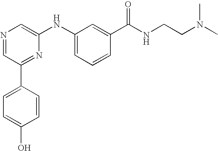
N1=CC(C2=CC=C(O)C=C2)=NC(NC2=CC=CC(C(NCCN(C)C)=O)=C2)=C1
